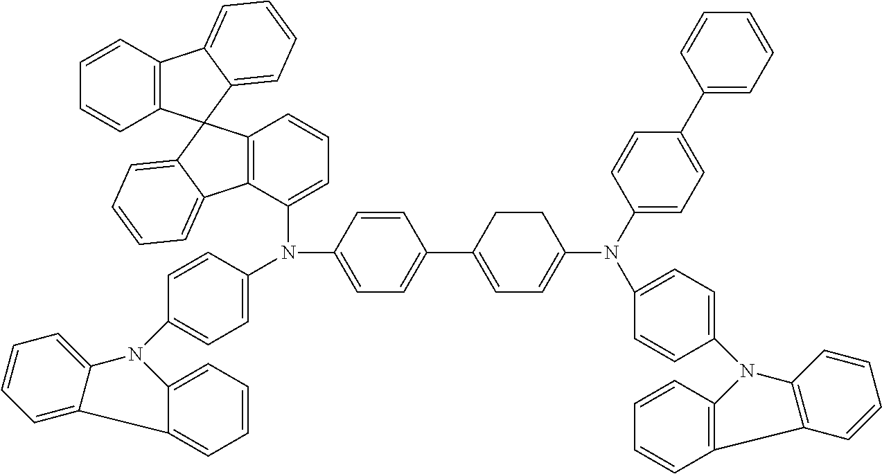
C12=CC=CC=C1C1=CC=CC=C1N2C1=CC=C(N(C2=CC=C(C3=CC=C(N(C4=CC=C(C5=CC=CC=C5)C=C4)C4=CC=C(N5C6=C(C=CC=C6)C6=C5C=CC=C6)C=C4)CC3)C=C2)C2=CC=CC3=C2C2=CC=CC=C2C32C3=C(C4=CC=CC=C24)C=CC=C3)C=C1
